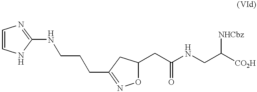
O1C(CC(NCC([NHCbz])[CO2H])=O)CC(CCCNC2=NC=CN2)=N1
